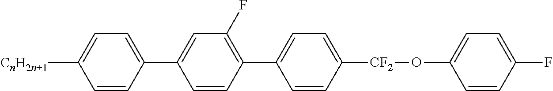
C1=C(C2=CC(F)=C(C3=CC=C([CF2]OC4=CC=C(F)C=C4)C=C3)C=C2)C=CC([CnH2n+1])=C1
